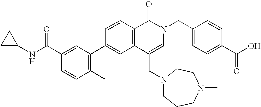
C1=CC(C2=C(C)C=CC(C(NC3CC3)=O)=C2)=CC2=C1C(=O)N(CC1=CC=C(C(O)=O)C=C1)C=C2CN1CCCN(C)CC1
